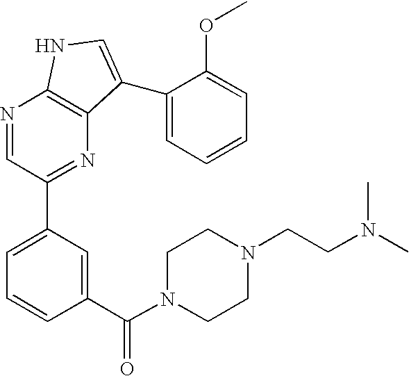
N1=CC(C2=CC=CC(C(N3CCN(CCN(C)C)CC3)=O)=C2)=NC2=C1NC=C2C1=CC=CC=C1OC
